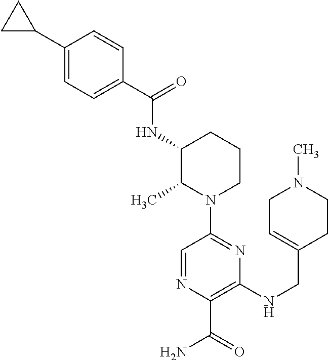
C1(C2CC2)=CC=C(C(=O)NC2C(C)N(C3=NC(NCC4=CCN(C)CC4)=C(C(=O)N)N=C3)CCC2)C=C1
